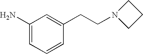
C1(N)=CC=CC(CCN2CCC2)=C1
